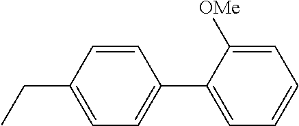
C1=C(CC)C=CC(C2=CC=CC=C2[OMe])=C1
